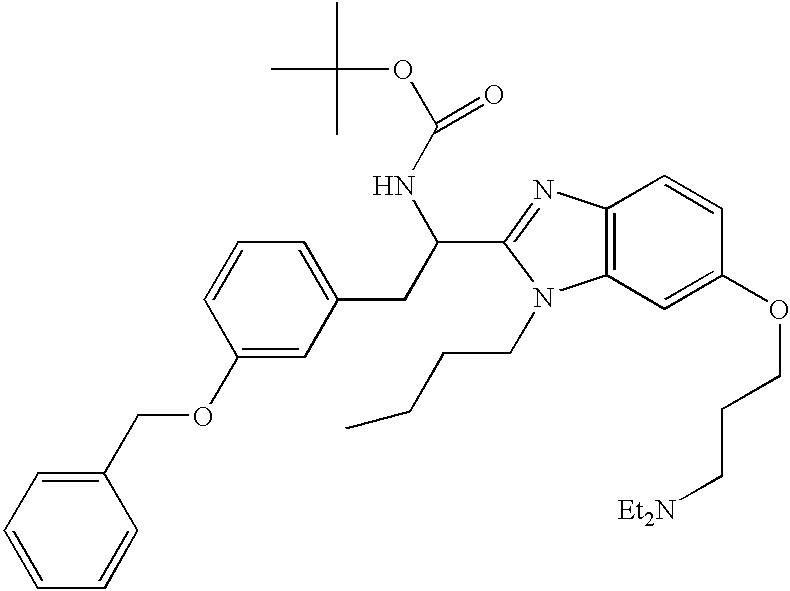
C1=CC=CC(COC2=CC(CC(NC(OC(C)(C)C)=O)C3=NC4=C(C=C(OCCC[Et2N])C=C4)N3CCCC)=CC=C2)=C1
